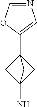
C12(N)CC(C3=CN=CO3)(C1)C2
